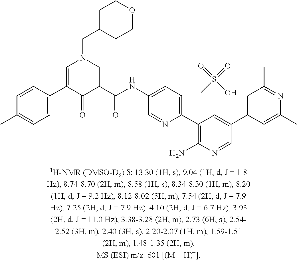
C1=C(C2=CN(CC3CCOCC3)C=C(C(NC3=CC=C(C4=C(N)N=CC(C5=CC(C)=NC(C)=C5)=C4)N=C3)=O)C2=O)C=CC(C)=C1.CS(=O)(=O)O
